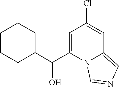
C1=C(C(C2CCCCC2)O)N2C(=CN=C2)C=C1Cl
